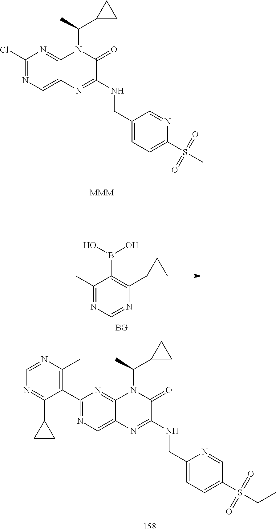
C1(Cl)=NC=C2C(=N1)N(C(C)C1CC1)C(=O)C(NCC1=CC=C(S(CC)(=O)=O)N=C1)=N2.[MMM].C1(C)=NC=NC(C2CC2)=C1B(O)O.[BG].C1(C2=C(C)N=CN=C2C2CC2)=NC=C2C(=N1)N(C(C)C1CC1)C(=O)C(NCC1=CC=C(S(=O)(=O)CC)C=N1)=N2
